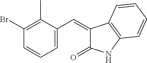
C1=C(C=C2C(=O)NC3=C2C=CC=C3)C(C)=C(Br)C=C1
